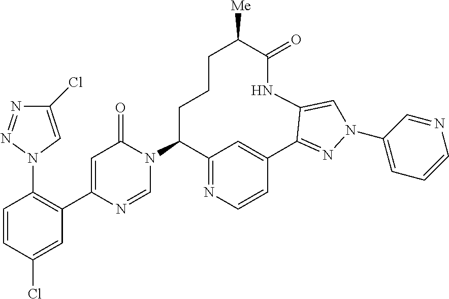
C12=NC=CC(=C1)C1=NN(C3=CC=CN=C3)C=C1NC(=O)C([Me])CCCC2N1C(=O)C=C(C2=C(N3C=C(Cl)N=N3)C=CC(Cl)=C2)N=C1
